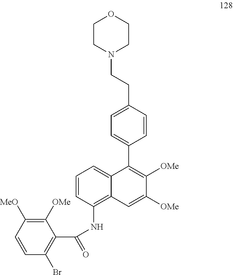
C1=CC(NC(C2=C(Br)C=CC([MeO])=C2[OMe])=O)=C2C(=C1)C(C1=CC=C(CCN3CCOCC3)C=C1)=C([OMe])C([OMe])=C2
